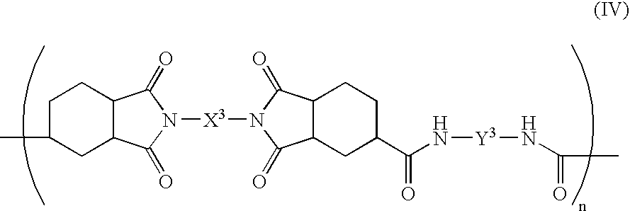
C1C(C)CC2C(C1)C(=O)N([X3]N1C(=O)C3C(C1=O)CCC(C(=O)N[Y3]NC(C)=O)C3)C2=O
